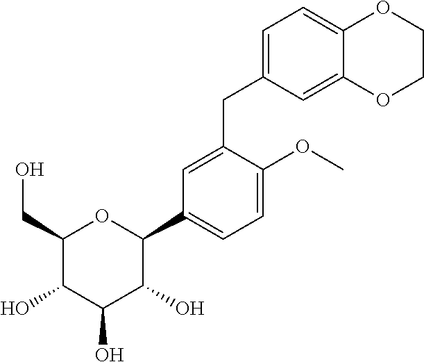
C1=C(CC2=CC=C3C(=C2)OCCO3)C(OC)=CC=C1C1C(O)C(O)C(O)C(CO)O1
